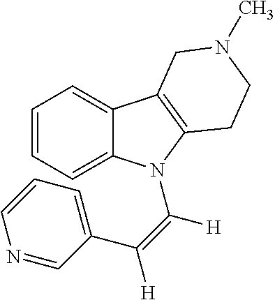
C1=CC=C2C(=C1)C1=C(N2C(=C([H])C2=CC=CN=C2)[H])CCN(C)C1
